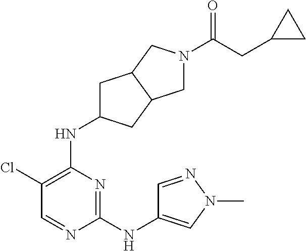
C1(NC2=CN(C)N=C2)=NC(NC2CC3C(C2)CN(C(CC2CC2)=O)C3)=C(Cl)C=N1
